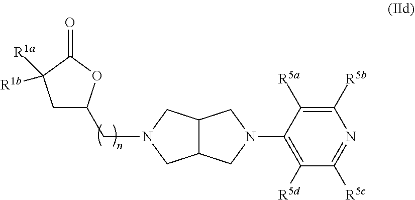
C1C(CN2CC3C(C2)CN(C2=C([R5d])C([R5c])=NC([R5b])=C2[R5a])C3)OC(=O)C1([R1b])[R1a]
